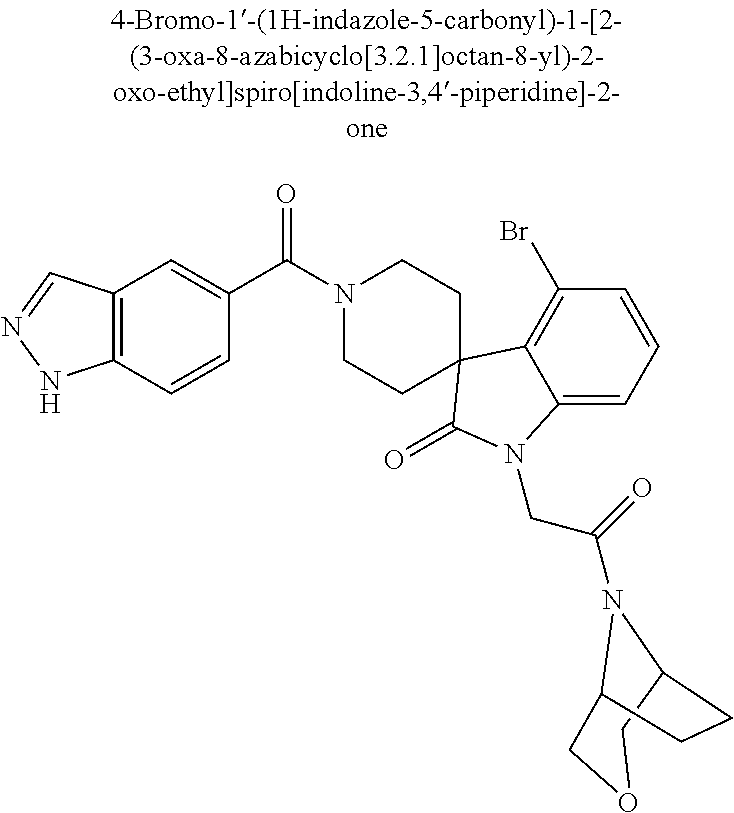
N1(C(C2=CC3=C(C=C2)NN=C3)=O)CCC2(CC1)C1=C(Br)C=CC=C1N(CC(=O)N1C3CCC1COC3)C2=O
